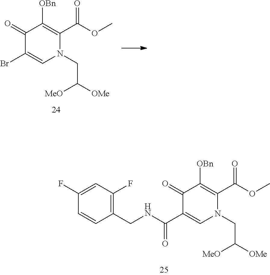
C1(=O)C(Br)=CN(CC([OMe])[MeO])C(C(OC)=O)=C1[OBn].C1(=O)C(C(NCC2=C(F)C=C(F)C=C2)=O)=CN(CC([OMe])[MeO])C(C(OC)=O)=C1[OBn]
